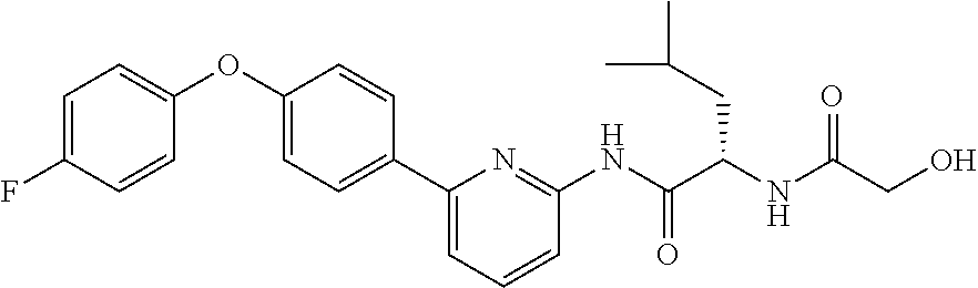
C1=C(F)C=CC(OC2=CC=C(C3=CC=CC(NC(C(CC(C)C)NC(CO)=O)=O)=N3)C=C2)=C1
